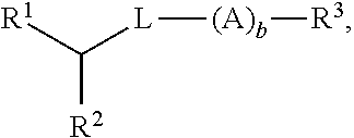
[R2]C([R1])[L][(A)b][R3]
